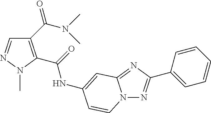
C1(C(=O)N(C)C)=C(C(=O)NC2=CC3=NC(C4=CC=CC=C4)=NN3C=C2)N(C)N=C1
